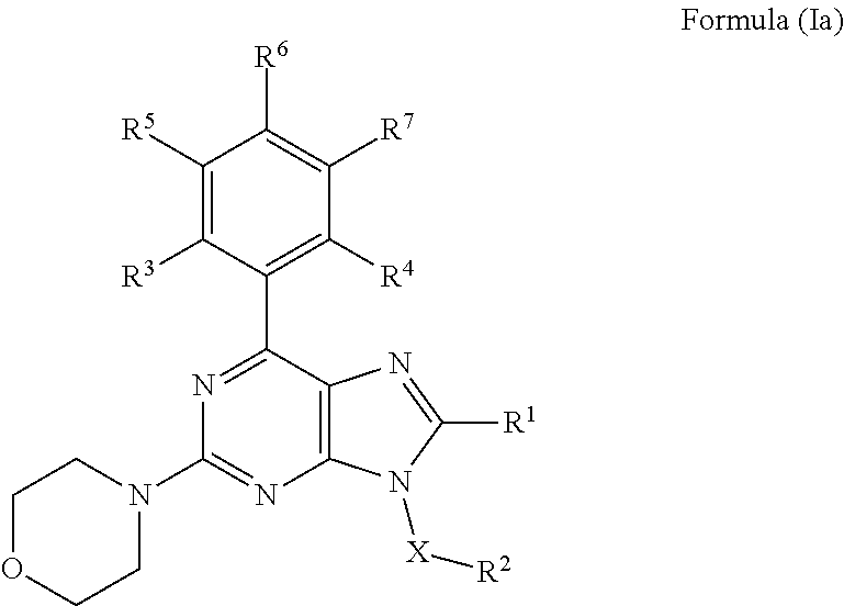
C1([R5])=C([R3])C(C2=NC(N3CCOCC3)=NC3=C2N=C([R1])N3[X][R2])=C([R4])C([R7])=C1[R6]
